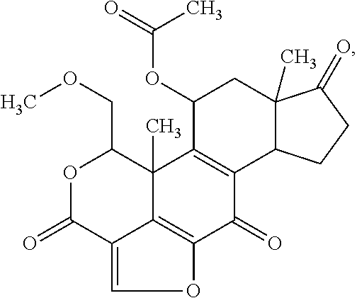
C12=COC3=C1C(C)(C(COC)OC2=O)C1=C(C3=O)C2C(C)(CC1OC(=O)C)C(=O)CC2
